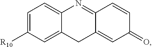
C1=C([R10])C=C2C(=C1)N=C1C(=CC(=O)C=C1)C2
